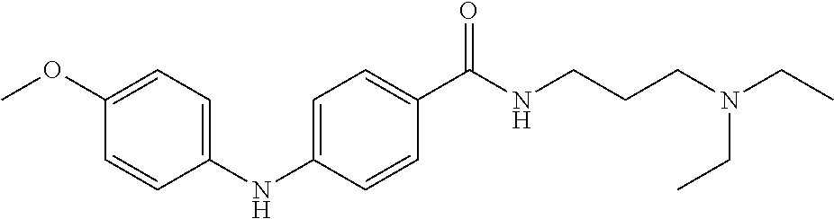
C1=C(NC2=CC=C(OC)C=C2)C=CC(C(NCCCN(CC)CC)=O)=C1
